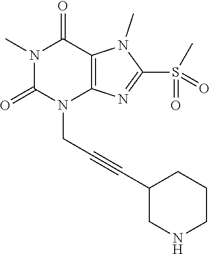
N1(C)C(=O)N(CC#CC2CNCCC2)C2=C(C1=O)N(C)C(S(C)(=O)=O)=N2
